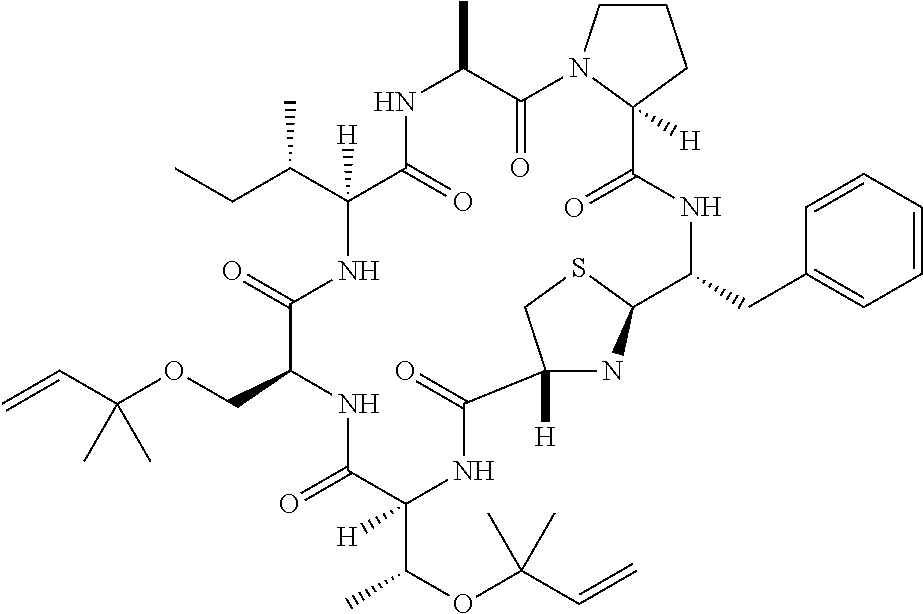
C1CN2C([H])(C1)C(=O)NC(CC1=CC=CC=C1)C1NC([H])(CS1)C(=O)NC(C(C)OC(C=C)(C)C)([H])C(=O)NC(COC(C=C)(C)C)C(=O)NC(C(CC)C)([H])C(=O)NC(C)C2=O
